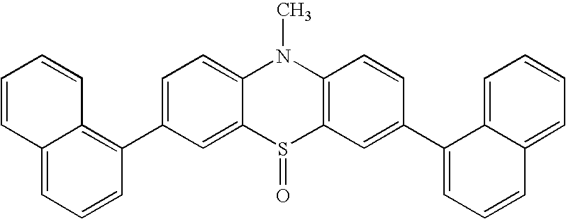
C1=C(C2=C3C(=CC=C2)C=CC=C3)C=C2C(=C1)N(C)C1=C(S2=O)C=C(C2=CC=CC3=CC=CC=C23)C=C1
